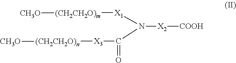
[X1](N(C([X3][(CH2CH2O)n][CH3O])=O)[X2][COOH])[(CH2CH2O)m][CH3O]
